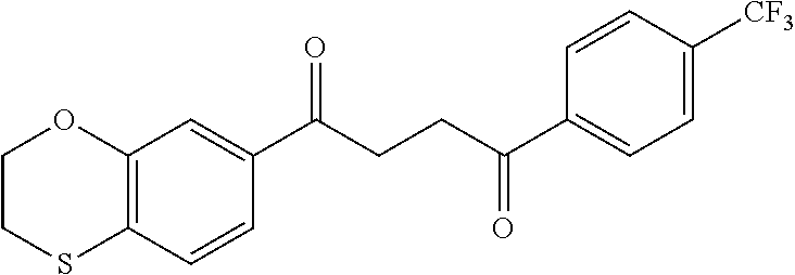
C12=C(C=CC(C(CCC(C3=CC=C([CF3])C=C3)=O)=O)=C1)SCCO2
